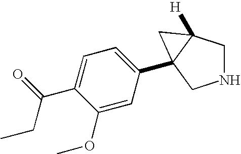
N1CC2([H])C(C3=CC=C(C(=O)CC)C(OC)=C3)(C1)C2
